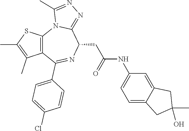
C12=C(C(C3=CC=C(Cl)C=C3)=NC(CC(=O)NC3=CC=C4C(=C3)CC(C)(O)C4)C3=NN=C(C)N13)C(C)=C(C)S2
